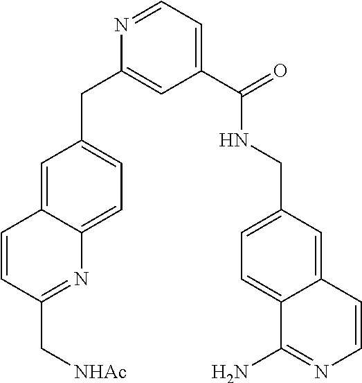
N1=CC=C(C(NCC2=CC=C3C(=C2)C=CN=C3N)=O)C=C1CC1=CC=C2C(=C1)C=CC(C[NHAc])=N2
